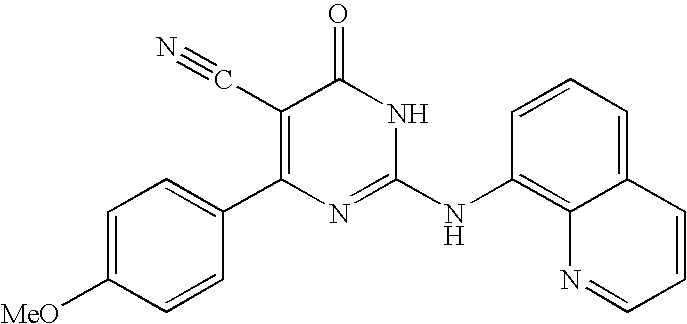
C1=CC(C2=C(C#N)C(=O)NC(NC3=C4C(=CC=C3)C=CC=N4)=N2)=CC=C1[MeO]
